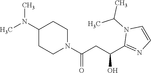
C1(N(C)C)CCN(C(CC(O)C2=NC=CN2C(C)C)=O)CC1
